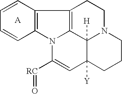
C1=CC2=C(C=C1)C1=C3N2C([RC]=O)=CC2([Y])C3([H])N(CC1)CCC2
